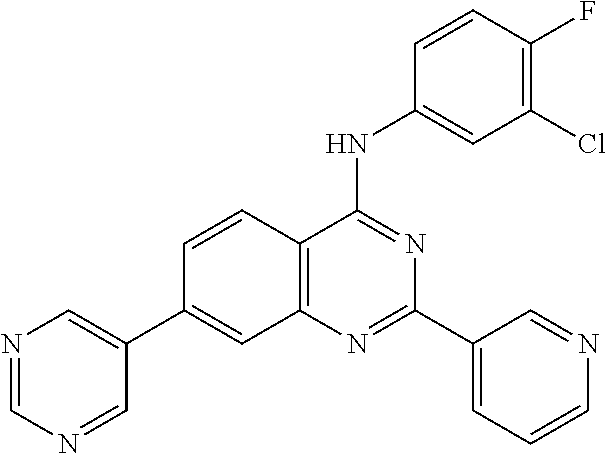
C12=C(N=C(C3=CC=CN=C3)N=C1NC1=CC(Cl)=C(F)C=C1)C=C(C1=CN=CN=C1)C=C2
